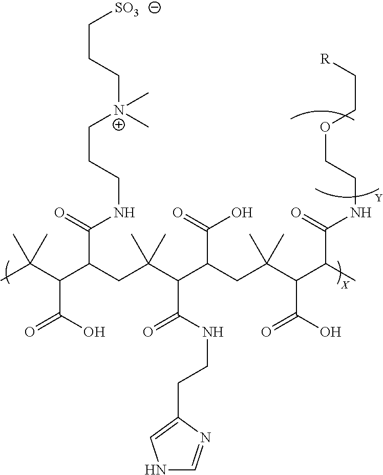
CC(C(C(C(=O)NCCC[N+](CCC[SO3])(C)C)CC(C(C(CC(C(C(C)C(=O)NCCOCC[R])C(O)=O)(C)C)C(=O)O)C(NCCC1=CNC=N1)=O)(C)C)C(O)=O)(C)C
